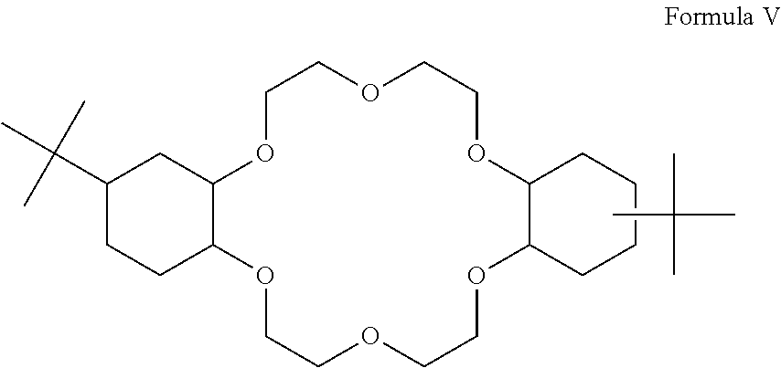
C1(C(C)(C)C)CCC2C(C1)OCCOCCOC1C(OCCOCCO2)CCCC1.CC(C)(C)C
